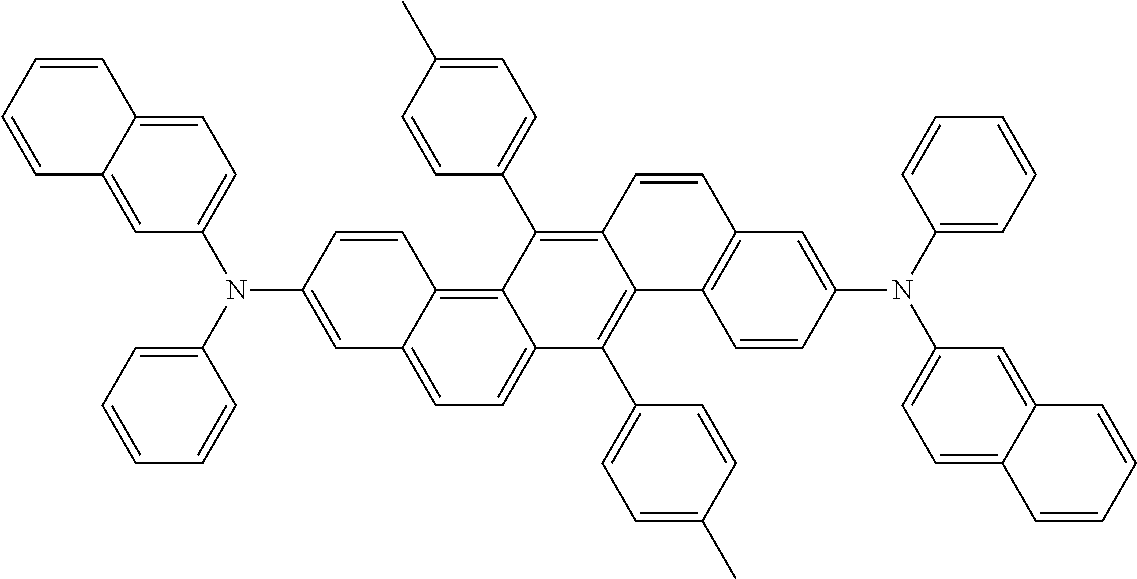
C1=C(N(C2=CC=CC=C2)C2=CC=C3C(=C2)C=CC=C3)C=CC2=C3C(=CC=C12)C(C1=CC=C(C)C=C1)=C1C(=C3C2=CC=C(C)C=C2)C=CC2=C1C=CC(N(C1=CC=CC=C1)C1=CC=C3C(=C1)C=CC=C3)=C2
